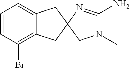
C1=CC(Br)=C2C(=C1)CC1(C2)N=C(N)N(C)C1
